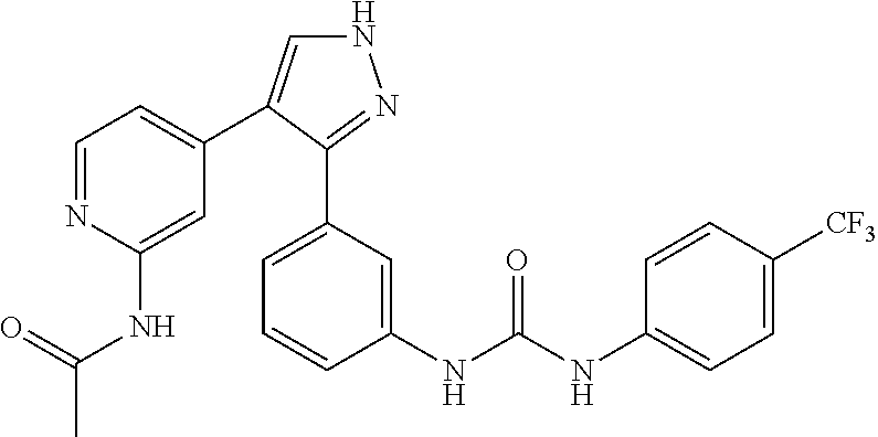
N1C=C(C2=CC=NC(NC(=O)C)=C2)C(C2=CC=CC(NC(NC3=CC=C([CF3])C=C3)=O)=C2)=N1
